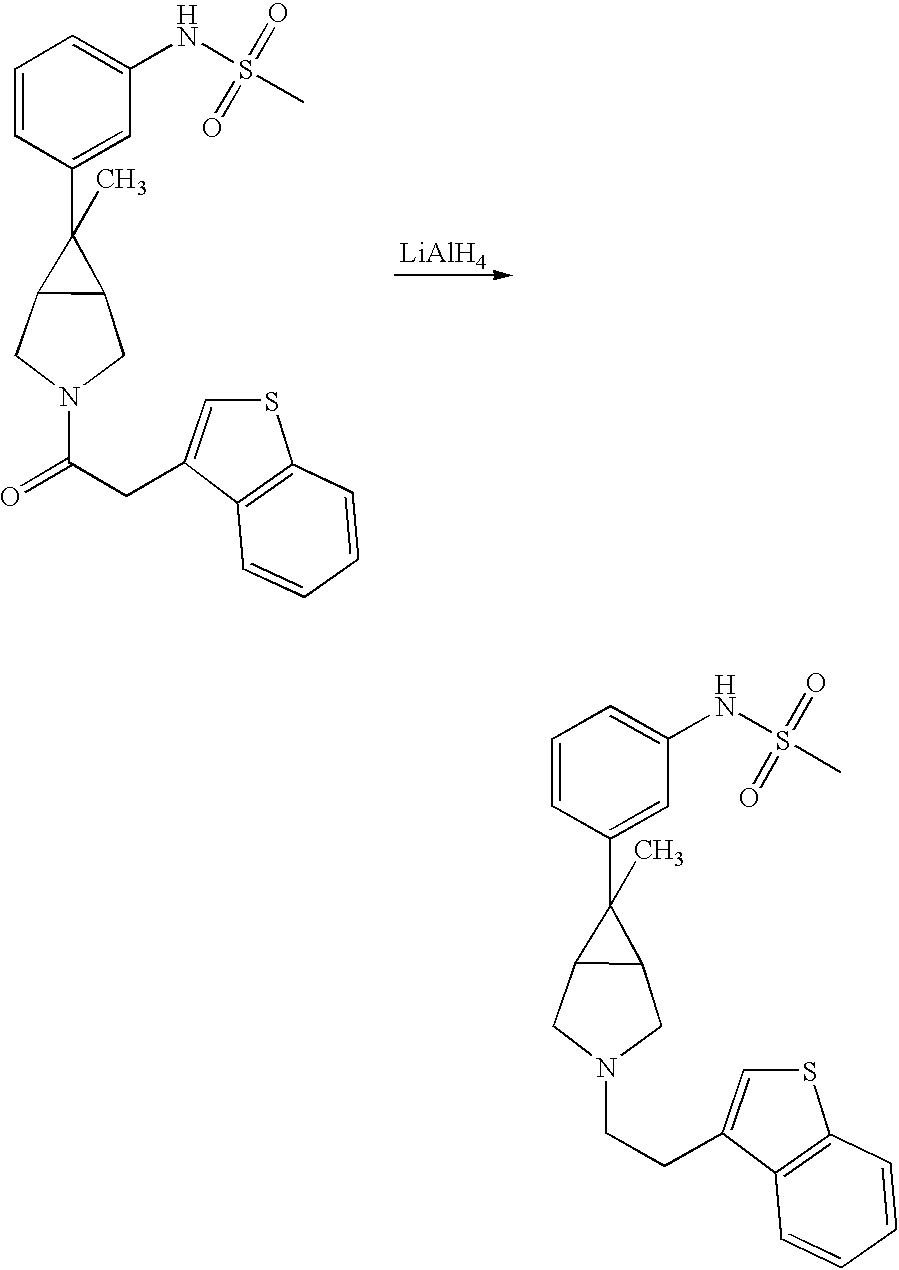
C1=CC(C2(C)C3C2CN(C(CC2=CSC4=C2C=CC=C4)=O)C3)=CC(NS(C)(=O)=O)=C1.[LiAlH4].C1=CC(C2(C)C3C2CN(CCC2=CSC4=C2C=CC=C4)C3)=CC(NS(C)(=O)=O)=C1
